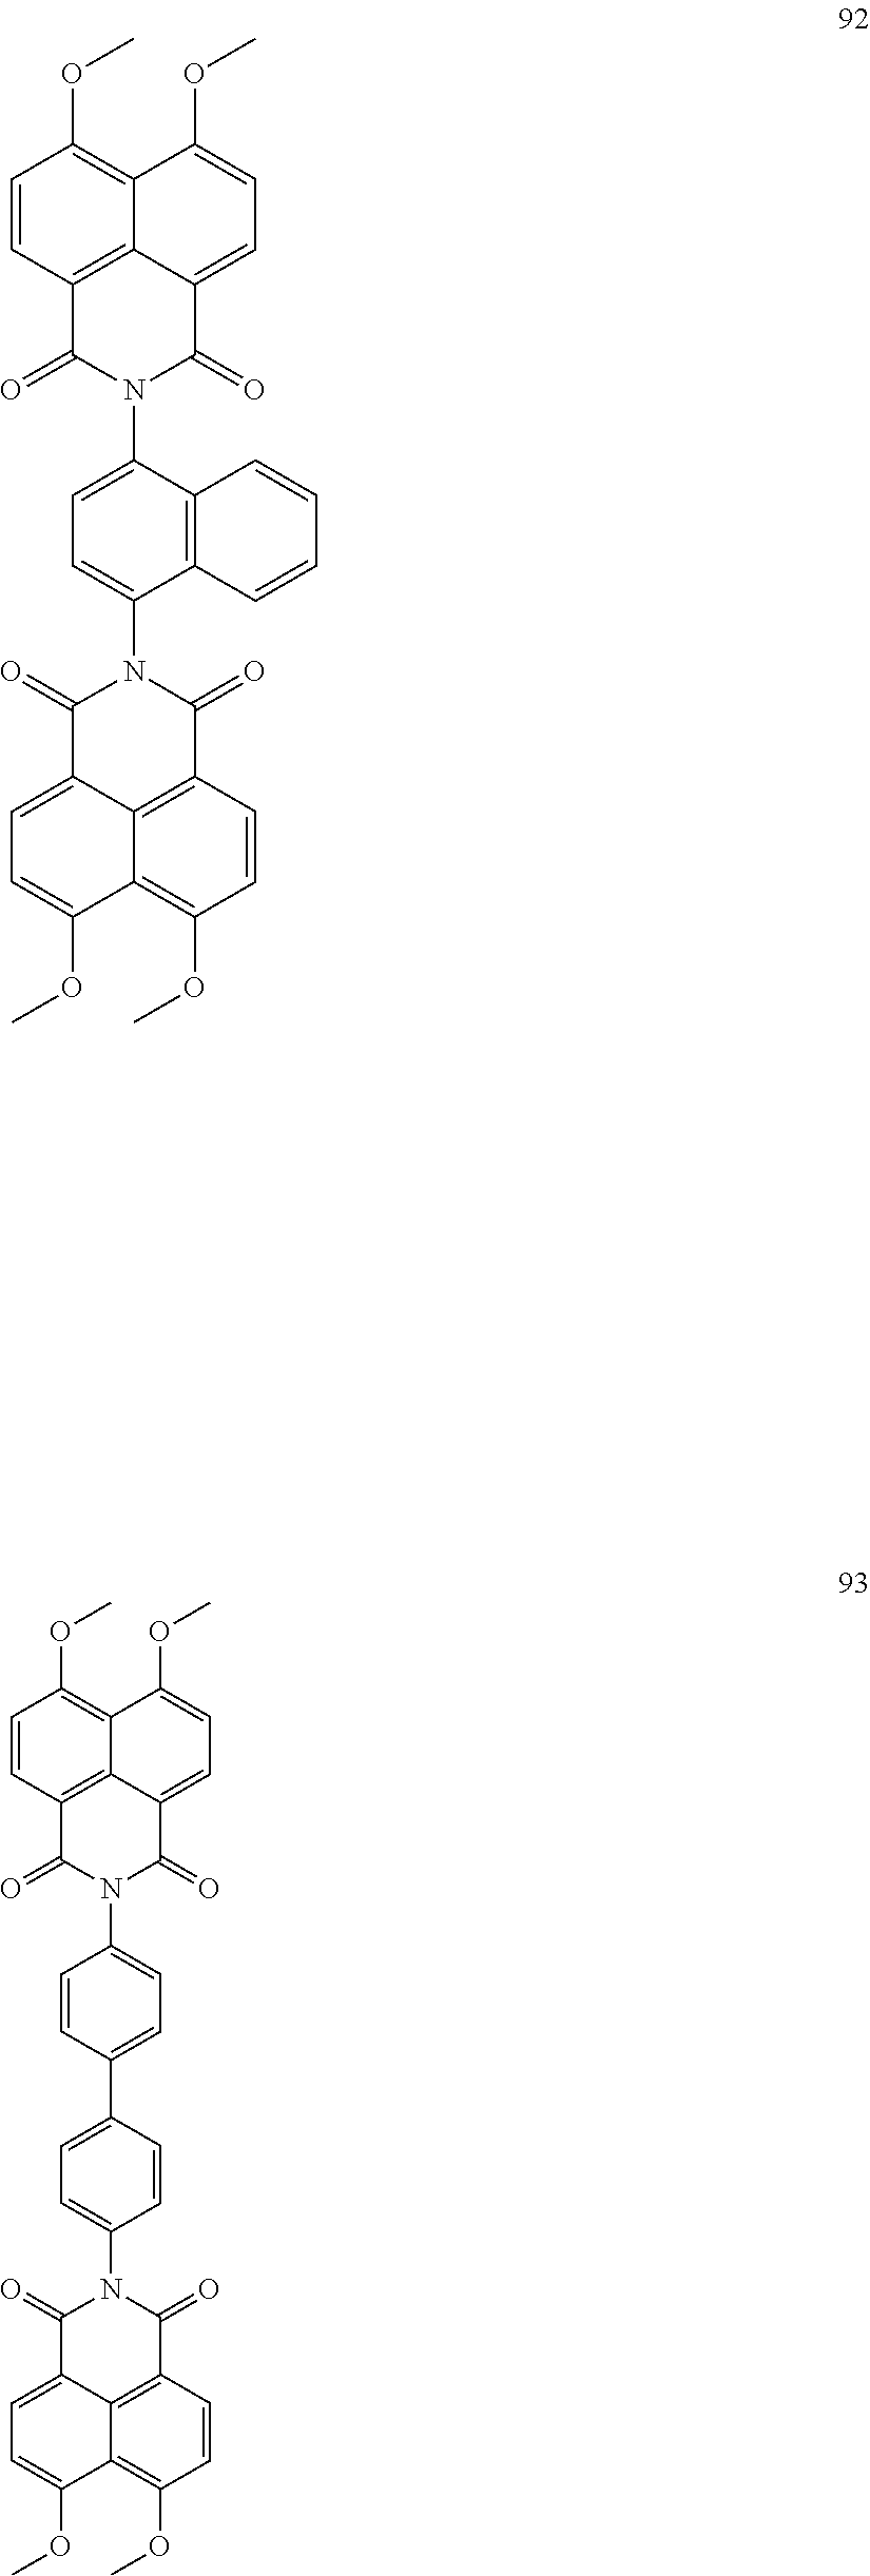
C1=CC2=C3C(=C1OC)C(OC)=CC=C3C(=O)N(C1=CC=C(N3C(=O)C4=CC=C(OC)C5=C(OC)C=CC(=C45)C3=O)C3=C1C=CC=C3)C2=O.C1=CC2=C3C(=C1OC)C(OC)=CC=C3C(=O)N(C1=CC=C(C3=CC=C(N4C(=O)C5=CC=C(OC)C6=C(OC)C=CC(=C56)C4=O)C=C3)C=C1)C2=O
